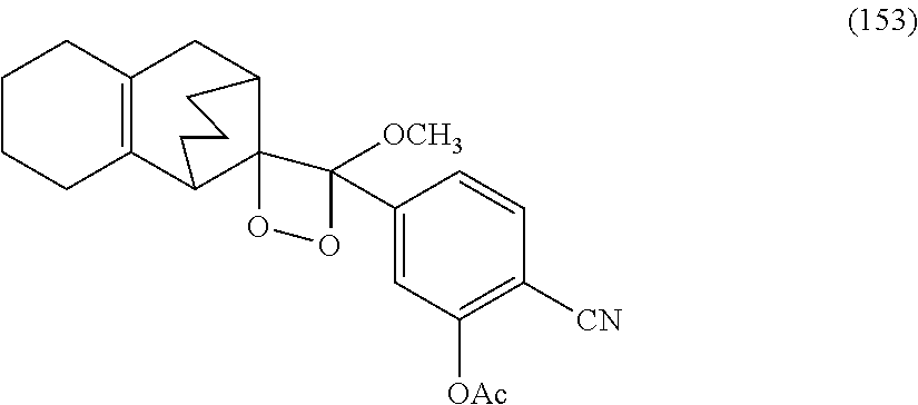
C1CCC2=C(C1)CC1CCCC2C12C(C1=CC([OAc])=C([CN])C=C1)([OCH3])OO2
